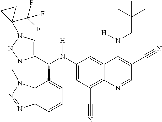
C1(N(C(C2=CN(C3(C(F)(F)F)CC3)NN2)C2=CC=CC3=C2N(C)N=N3)[H])=CC(C#N)=C2C(=C1)C(N(CC(C)(C)C)[H])=C(C#N)C=N2
